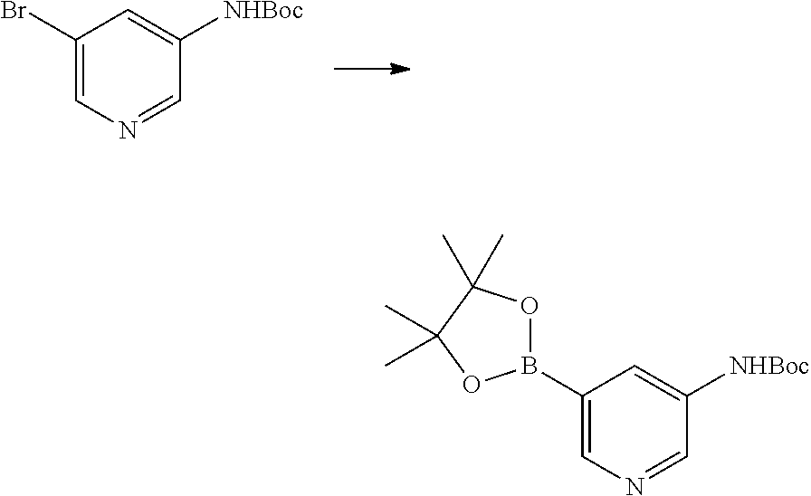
BrC1=CN=CC([NHBoc])=C1.B1(C2=CN=CC([NHBoc])=C2)OC(C)(C)C(C)(C)O1
